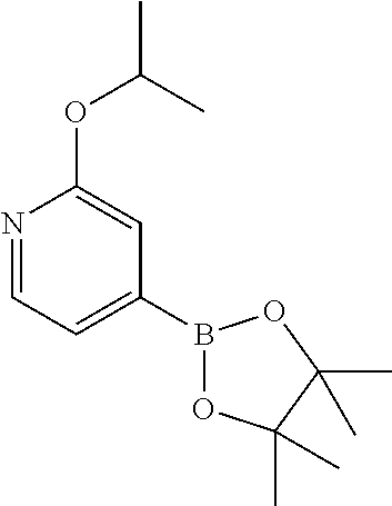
N1=CC=C(B2OC(C)(C)C(C)(C)O2)C=C1OC(C)C
